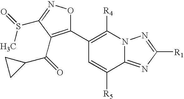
C1(C2=C([R4])N3C(=NC([R1])=N3)C([R5])=C2)=C(C(=O)C2CC2)C(S(=O)C)=NO1
